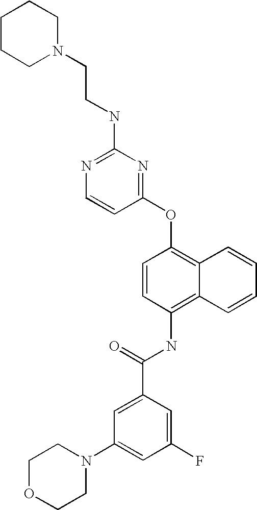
N1=C(NCCN2CCCCC2)N=C(OC2=C3C(=C(NC(C4=CC(N5CCOCC5)=CC(F)=C4)=O)C=C2)C=CC=C3)C=C1
